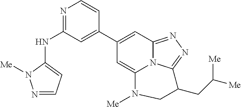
N1=C(NC2=CC=NN2[Me])C=C(C2=CC3=NN=C4N3C(=C2)N([Me])CC4CC([Me])[Me])C=C1
